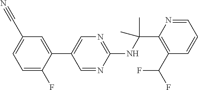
C1(NC(C2=C(C(F)F)C=CC=N2)(C)C)=NC=C(C2=CC(C#N)=CC=C2F)C=N1
